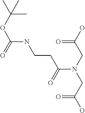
C(N(CC(=O)O)CC(=O)O)(CCNC(OC(C)(C)C)=O)=O
